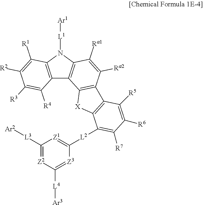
C12=C(N([L1][Ar1])C3=C1C1=C(C([Ra2])=C3[Ra1])C3=C([X]1)C([L2]C1=[Z1]C([L3][Ar2])=[Z2]C([L4][Ar3])=[Z3]1)=C([R7])C([R6])=C3[R5])C([R1])=C([R2])C([R3])=C2[R4]
